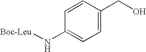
C1=C(CO)C=CC(N[Boc-Leu])=C1
